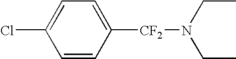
C1([CF2]N(CC)CC)=CC=C(Cl)C=C1
